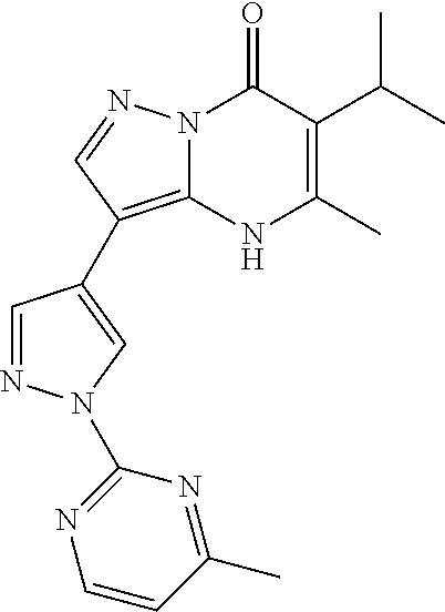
N12C(=C(C3=CN(C4=NC=CC(C)=N4)N=C3)C=N1)NC(C)=C(C(C)C)C2=O
